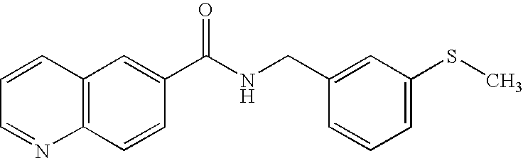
C1=CC=NC2=C1C=C(C(NCC1=CC(SC)=CC=C1)=O)C=C2
